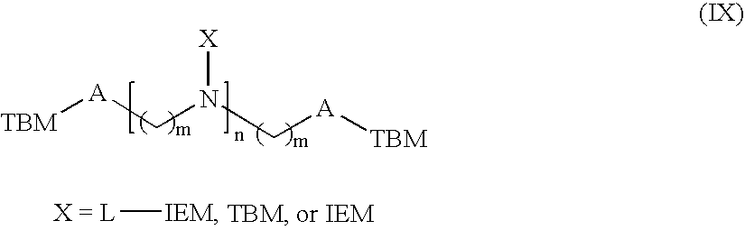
[L][IEM].[A](CN(C[A][TBM])[X])[TBM]
